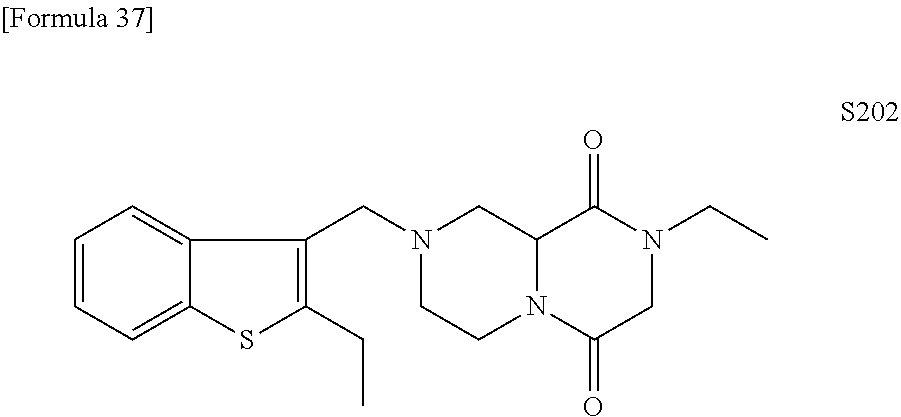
C1=CC=C2C(=C1)C(CN1CCN3C(C1)C(=O)N(CC)CC3=O)=C(CC)S2
